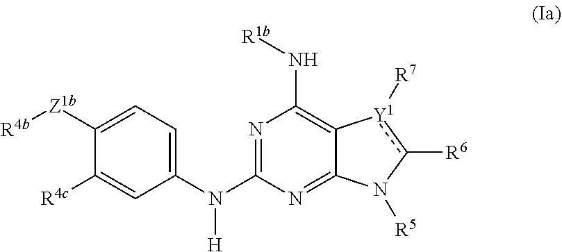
N1=C(N(C2=CC=C([Z1b][R4b])C([R4c])=C2)[H])N=C2C(=C1N[R1b])[Y1]([R7])c([R6])N2[R5]
